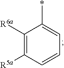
C1([R6a])=C([R5a])C=CC=C1*
